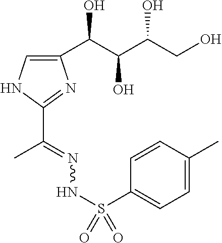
C1(C(C(C(CO)O)O)O)=CNC(C(=NNS(=O)(C2=CC=C(C)C=C2)=O)C)=N1
